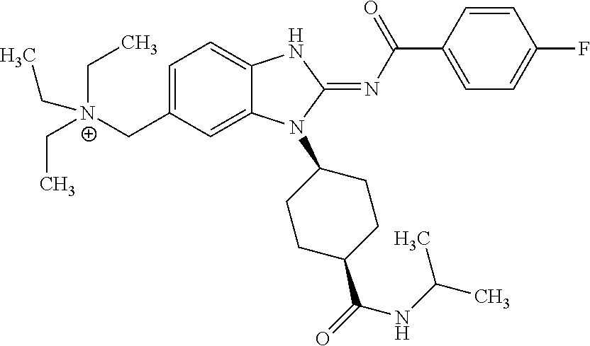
C1=C(C[N+](CC)(CC)CC)C=C2C(=C1)NC(=NC(C1=CC=C(F)C=C1)=O)N2C1CCC(C(NC(C)C)=O)CC1
